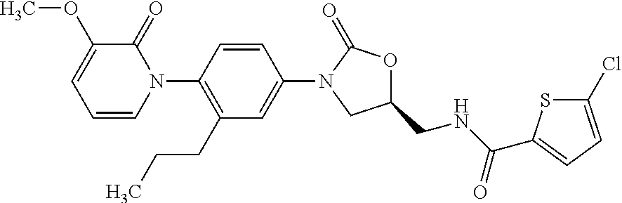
C1=CC(N2C(=O)C(OC)=CC=C2)=C(CCC)C=C1N1CC(CNC(=O)C2=CC=C(Cl)S2)OC1=O
